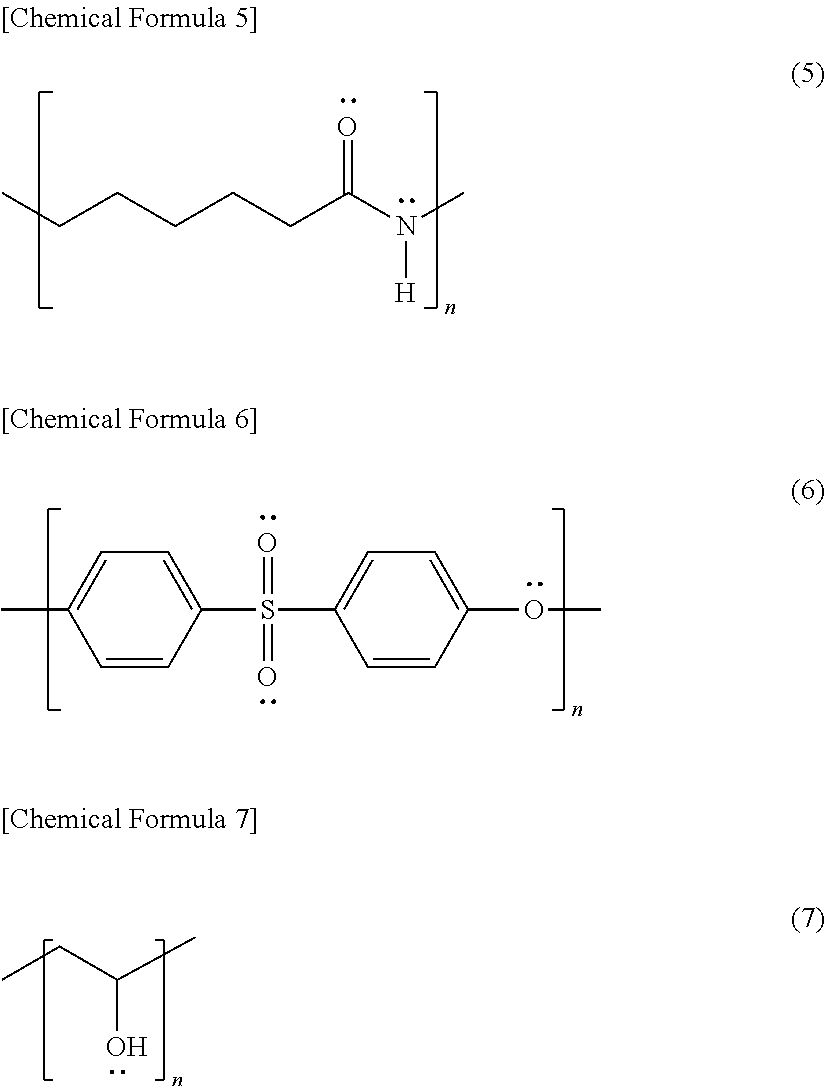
CCCCCCC(N(C)[H])=O.CC1=CC=C(S(C2=CC=C(OC)C=C2)(=O)=O)C=C1.CCC(C)O
